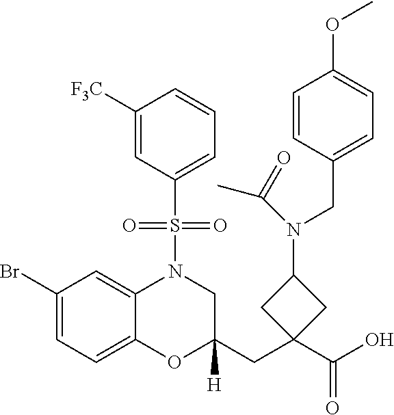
C1(Br)=CC=C2C(=C1)N(S(C1=CC=CC([F3C])=C1)(=O)=O)CC(CC1(C(O)=O)CC(N(CC3=CC=C(OC)C=C3)C(C)=O)C1)([H])O2
